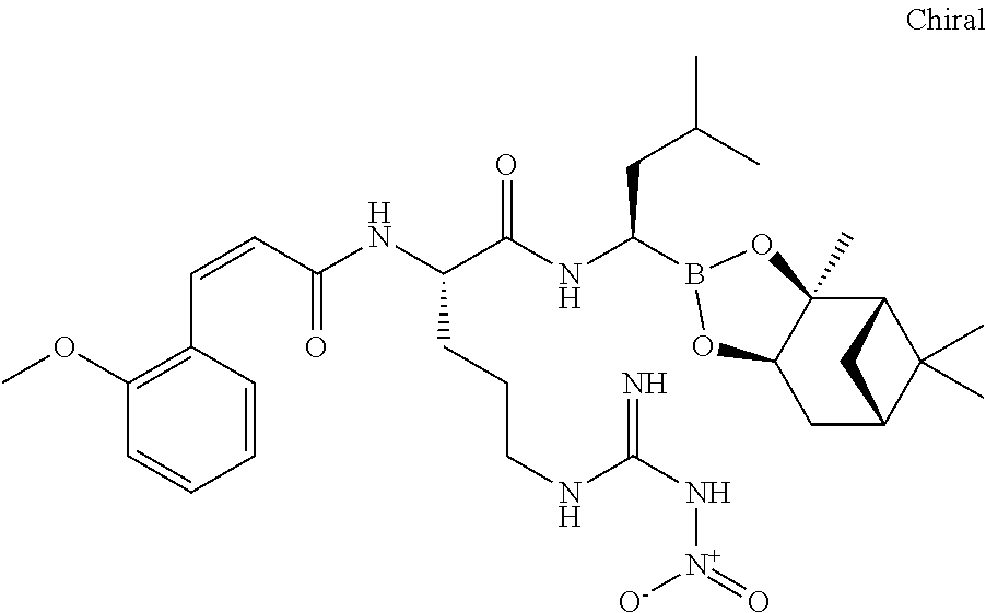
C12C3(C)C(CC(C1(C)C)C2)OB(C(NC(C(NC(C=CC1=C(OC)C=CC=C1)=O)CCCNC(N[N+]([O-])=O)=N)=O)CC(C)C)O3
